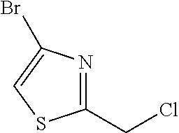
C1(CCl)=NC(Br)=CS1
